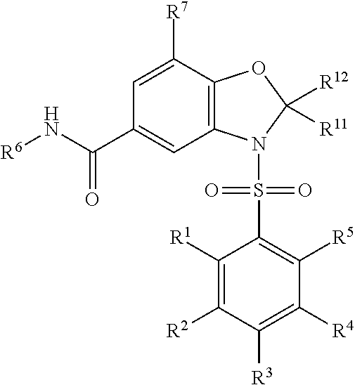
C12=C(C([R7])=CC(C(N[R6])=O)=C1)OC([R12])([R11])N2S(=O)(=O)C1=C([R5])C([R4])=C([R3])C([R2])=C1[R1]
